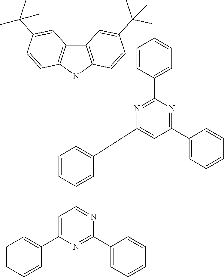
C12=C(N(C3=C(C4=CC(C5=CC=CC=C5)=NC(C5=CC=CC=C5)=N4)C=C(C4=NC(C5=CC=CC=C5)=NC(C5=CC=CC=C5)=C4)C=C3)C3=C1C=C(C(C)(C)C)C=C3)C=CC(C(C)(C)C)=C2
